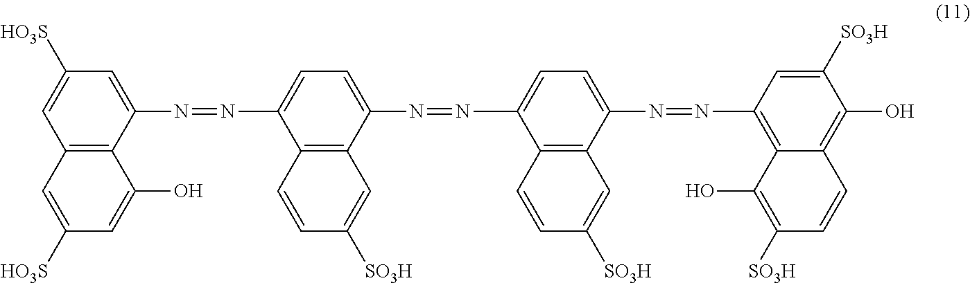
C1=C([HO3S])C=C(N=NC2=CC=C(N=NC3=CC=C(N=NC4=C5C(=C(O)C([SO3H])=C4)C=CC([SO3H])=C5O)C4=C3C=CC([SO3H])=C4)C3=C2C=CC([SO3H])=C3)C2=C1C=C([HO3S])C=C2O
